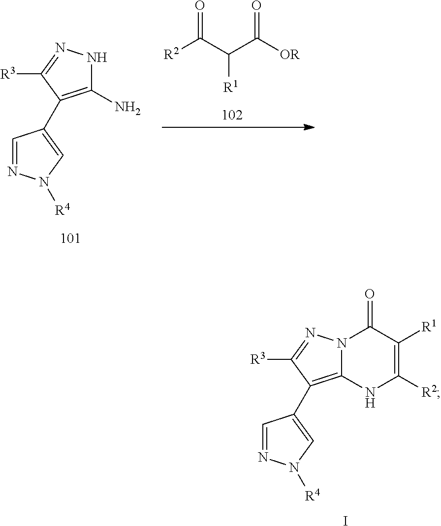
C1=NN([R4])C=C1C1=C(N)NN=C1[R3].[R2]C(C(C([OR])=O)[R1])=O.N12C(=C(C3=CN([R4])N=C3)C([R3])=N1)NC([R2])=C([R1])C2=O.I
